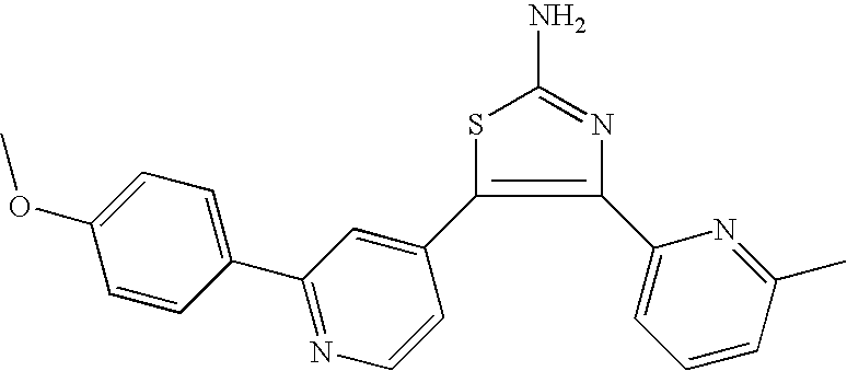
N1=C(N)SC(C2=CC(C3=CC=C(OC)C=C3)=NC=C2)=C1C1=CC=CC(C)=N1
